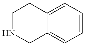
C1NCC2=CC=CC=C2C1
